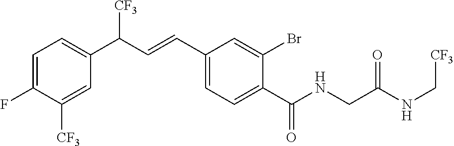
C1(F)=CC=C(C(C=CC2=CC=C(C(NCC(NC[CF3])=O)=O)C(Br)=C2)[CF3])C=C1[CF3]
